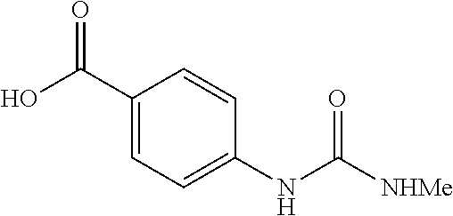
C1(C(O)=O)=CC=C(NC([NHMe])=O)C=C1
